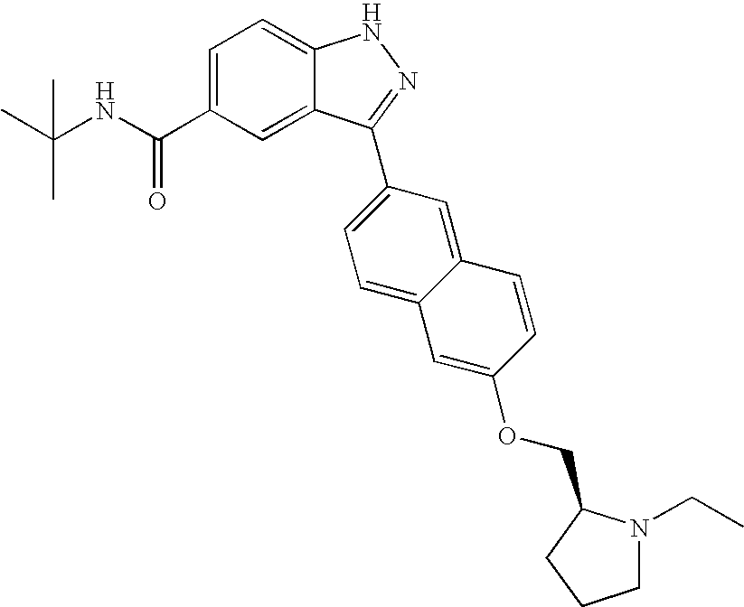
C(C1=CC=C2C(=C1)C(C1=CC=C3C(=C1)C=CC(OCC1N(CC)CCC1)=C3)=NN2)(NC(C)(C)C)=O
